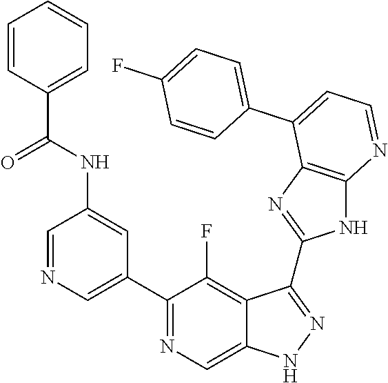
C1=NC=C(C2=NC=C3C(=C2F)C(C2=NC4=C(N2)N=CC=C4C2=CC=C(F)C=C2)=NN3)C=C1NC(C1=CC=CC=C1)=O
